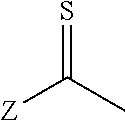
S=C(C)[Z]
